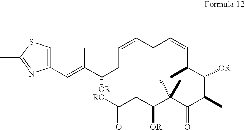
CC1=NC(C=C(C)C(CC=C(CC=CC(C([OR])C(C)C(=O)C(C([OR])CC([RO])=O)(C)C)C)C)[OR])=CS1
